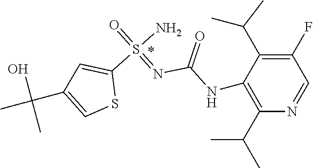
S(=NC(=O)NC1=C(C(C)C)N=CC(F)=C1C(C)C)(N)(C1=CC(C(C)(O)C)=CS1)=O
